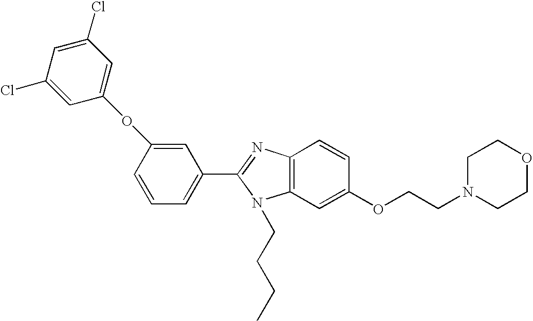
C1(C2=NC3=C(N2CCCC)C=C(OCCN2CCOCC2)C=C3)=CC=CC(OC2=CC(Cl)=CC(Cl)=C2)=C1
